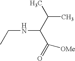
CC(C(C(=O)[OMe])NCC)C
